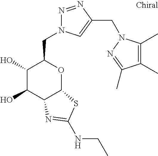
C1(O)C(O)C2C(OC1CN1N=NC(CN3C(C)=C(C)C(C)=N3)=C1)SC(NCC)=N2
